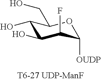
C1(O)C(O)C(F)C([OUDP])OC1CO
